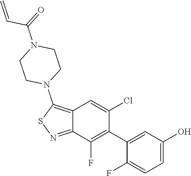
C1(C2=C(F)C3=NSC(N4CCN(C(=O)C=C)CC4)=C3C=C2Cl)=CC(O)=CC=C1F
